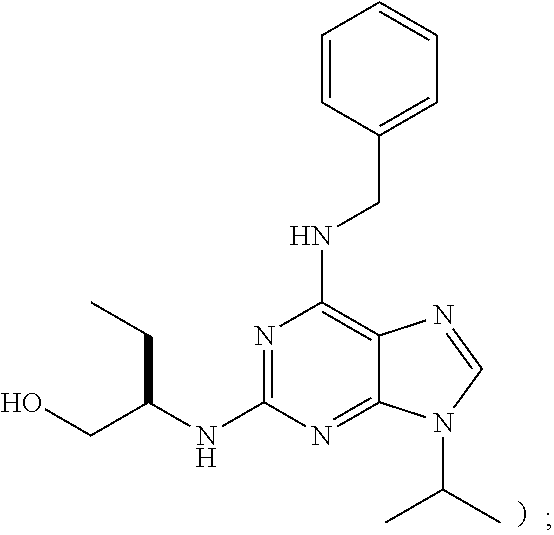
OCC(NC1=NC(NCC2=CC=CC=C2)=C2C(=N1)N(C(C)C)C=N2)CC
